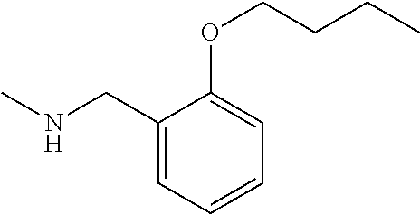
CNCC1=CC=CC=C1OCCCC
